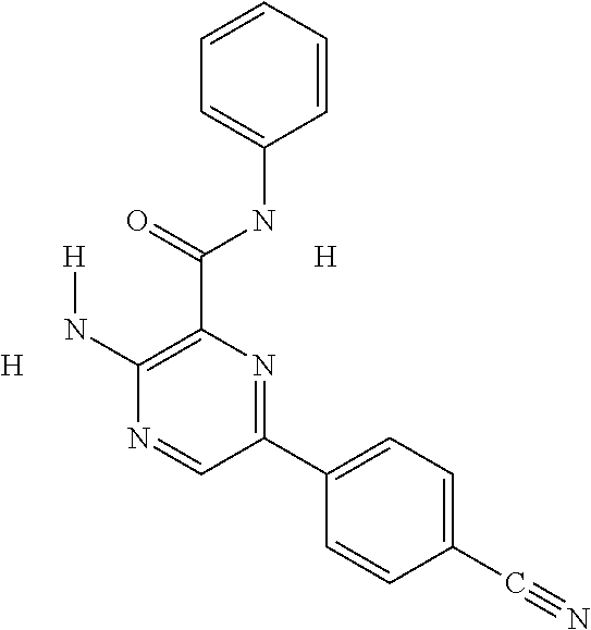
C1=CC=CC(NC(C2=C(N[H])N=CC(C3=CC=C(C#N)C=C3)=N2)=O)=C1.[H].[H]
